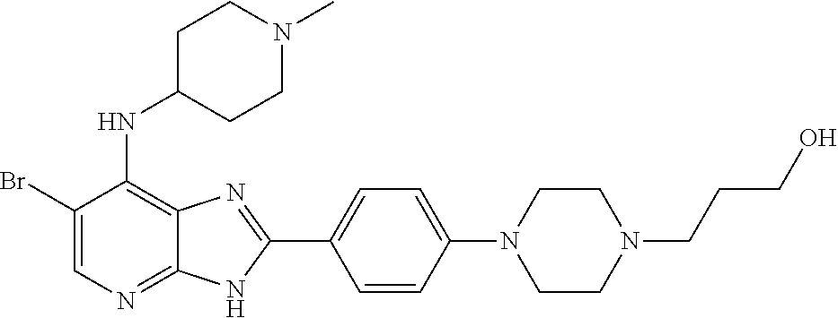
C1(Br)=CN=C2C(=C1NC1CCN(C)CC1)N=C(C1=CC=C(N3CCN(CCCO)CC3)C=C1)N2
